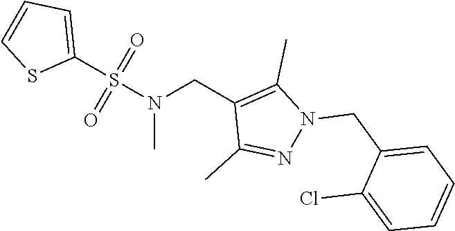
C1(S(N(CC2=C(C)N(CC3=CC=CC=C3Cl)N=C2C)C)(=O)=O)=CC=CS1
